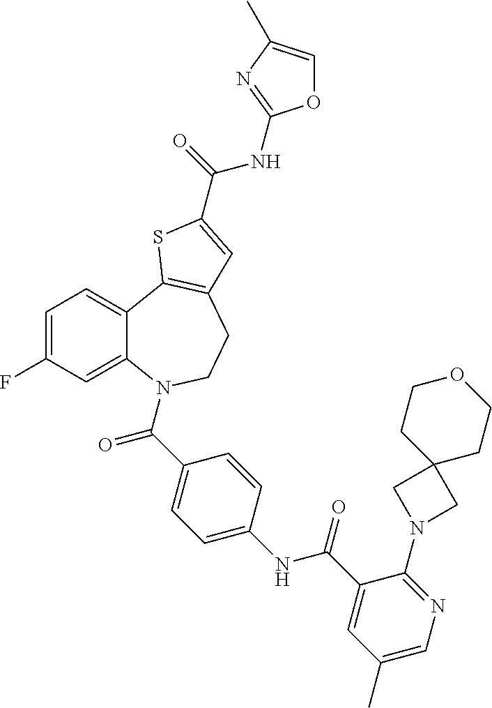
C1=C(F)C=C2C(=C1)C1=C(CCN2C(=O)C2=CC=C(NC(=O)C3=CC(C)=CN=C3N3CC4(C3)CCOCC4)C=C2)C=C(C(=O)NC2=NC(C)=CO2)S1
